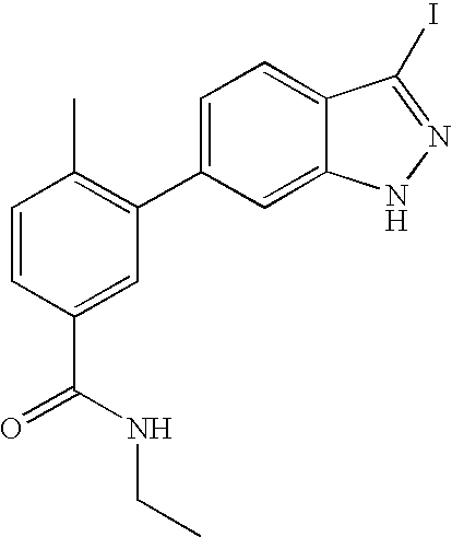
C1=C(C2=C(C)C=CC(C(NCC)=O)=C2)C=C2C(=C1)C(I)=NN2
